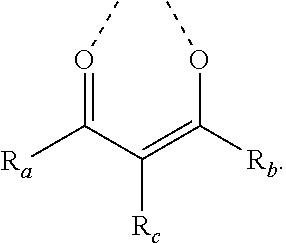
O(=C(C(=C(OC)[Rb])[Rc])[Ra])C
